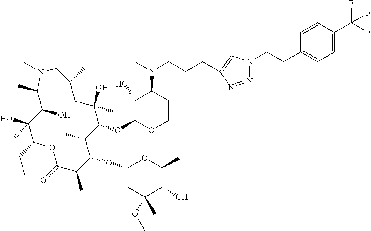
C1(O)C(OC2C(C)C(OC3CC(OC)(C)C(O)C(C)O3)C(C)C(=O)OC(CC)C(O)(C)C(O)C(C)N(C)CC(C)CC2(O)C)OCCC1N(C)CCCC1=CN(CCC2=CC=C(C(F)(F)F)C=C2)N=N1
